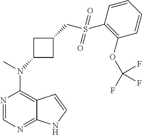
N1=CN=C2C(=C1N(C)C1CC(CS(C3=C(OC(F)(F)F)C=CC=C3)(=O)=O)C1)C=CN2
